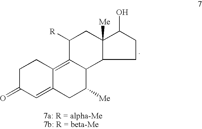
C1CC2=C3C(C([Me])CC2=CC1=O)C1C([Me])(CC3[R])C(O)CC1
